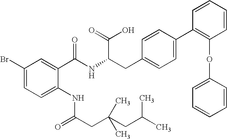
C1(Br)=CC=C(NC(CC(CC(C)C)(C)C)=O)C(C(NC(CC2=CC=C(C3=C(OC4=CC=CC=C4)C=CC=C3)C=C2)C(=O)O)=O)=C1
